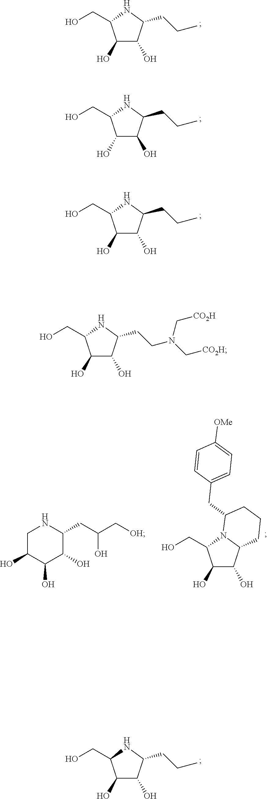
C1(O)C(O)C(CCC)NC1CO.C1(O)C(O)C(CCC)NC1CO.C1(O)C(O)C(CCC)NC1CO.C1(O)C(O)C(CCN(C[CO2H])C[CO2H])NC1CO.C1(O)C(O)C(CCC)NC1CO.C1(O)C(O)C2N(C1CO)C(CC1=CC=C([OMe])C=C1)CCC2.C1C(O)C(O)C(O)C(CC(O)C[OH])N1
